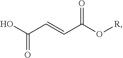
OC(C=CC(O[R])=O)=O
